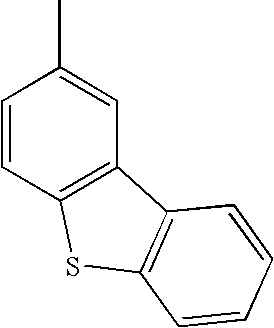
C1=CC2=C(C=C1C)C1=C(S2)C=CC=C1
